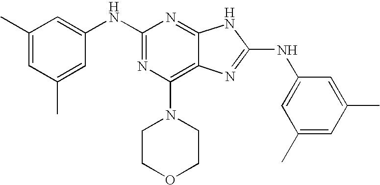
N(C1=NC(N2CCOCC2)=C2C(=N1)NC(NC1=CC(C)=CC(C)=C1)=N2)C1=CC(C)=CC(C)=C1
